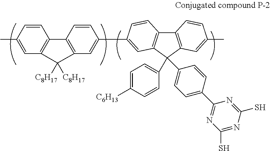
C1=CC(C)=CC2=C1C1=C(C=C(C3=CC4=C(C5=C(C4(C4=CC=C(C6=NC(S)=NC(S)=N6)C=C4)C4=CC=C([C6H13])C=C4)C=C(C)C=C5)C=C3)C=C1)C2([C8H17])[C8H17]
